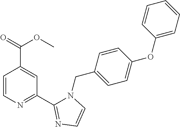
C1=CN=C(C2=NC=CN2CC2=CC=C(OC3=CC=CC=C3)C=C2)C=C1C(=O)OC
